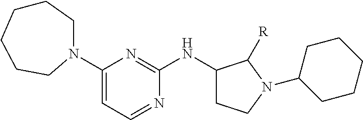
C1(N2CCCCCC2)=CC=NC(NC2CCN(C3CCCCC3)C2[R])=N1
